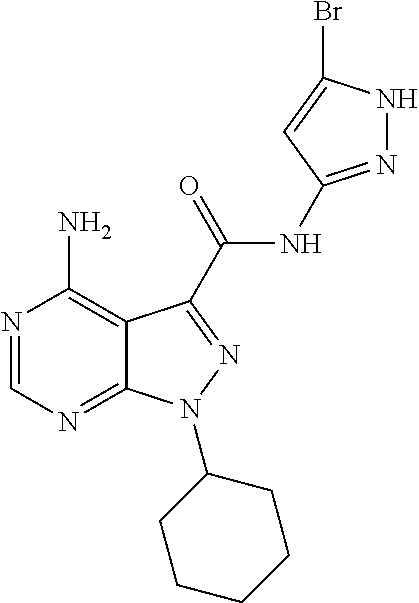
N1=CN=C2C(=C1N)C(C(=O)NC1=NNC(Br)=C1)=NN2C1CCCCC1
